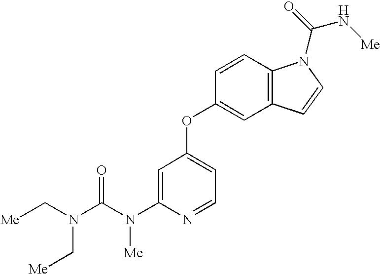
C(N(C1=CC(OC2=CC3=C(C=C2)N(C(N[Me])=O)C=C3)=CC=N1)[Me])(N(C[Me])C[Me])=O
